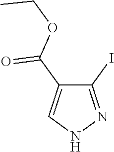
C1(I)=NNC=C1C(OCC)=O
